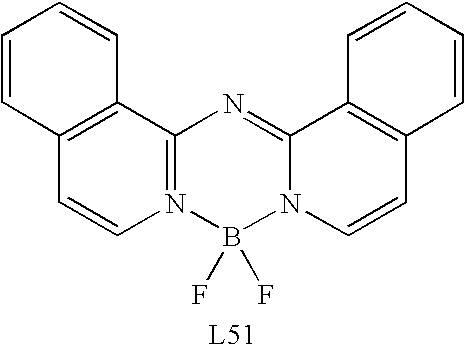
C1=CC2=C(C=C1)C1=N(C=C2)B(F)(F)N2C(=N1)C1=C(C=C2)C=CC=C1
